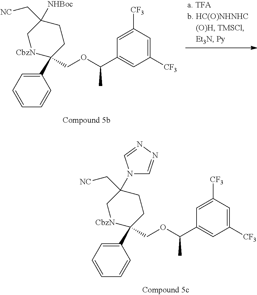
C1(C2(COC(C3=CC([CF3])=CC([CF3])=C3)C)CCC(C[NC])([NHBoc])C[CbzN]2)=CC=CC=C1.C1(C2(COC(C3=CC([CF3])=CC([CF3])=C3)C)CCC(C[NC])(N3C=NN=C3)C[CbzN]2)=CC=CC=C1
